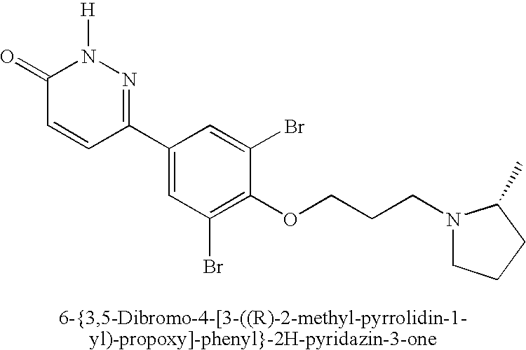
C1=CC(C2=CC(Br)=C(OCCCN3CCCC3C)C(Br)=C2)=NN([H])C1=O
